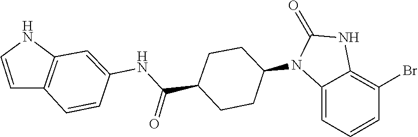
O=C1N(C2CCC(C(NC3=CC4=C(C=C3)C=CN4)=O)CC2)C2=CC=CC(Br)=C2N1
